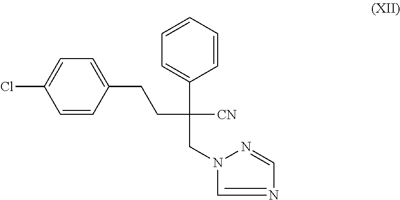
C1(CCC([CN])(C2=CC=CC=C2)CN2C=NC=N2)=CC=C(Cl)C=C1
